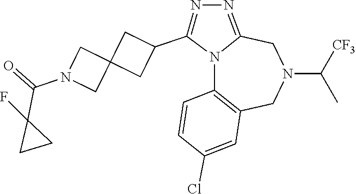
N12C3=C(CN(C([CF3])C)CC1=NN=C2C1CC2(C1)CN(C(=O)C1(F)CC1)C2)C=C(Cl)C=C3
